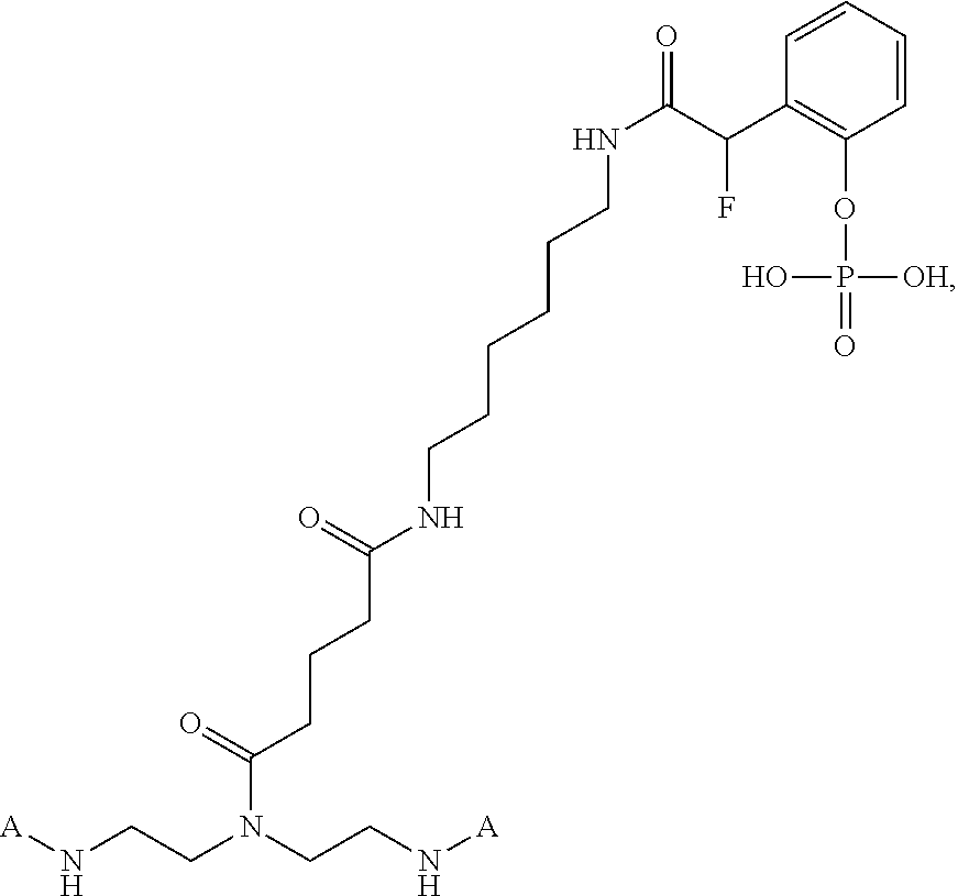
[A]NCCN(CCN[A])C(=O)CCCC(NCCCCCCNC(C(C1=C(OP(=O)([OH])O)C=CC=C1)F)=O)=O
